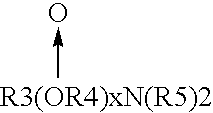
C->O
